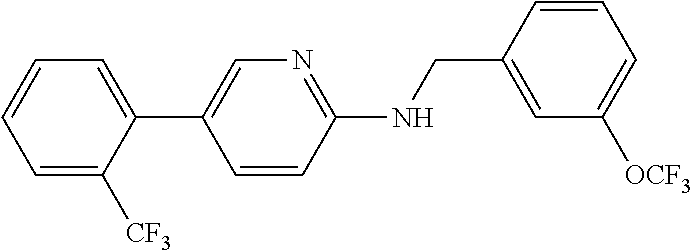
C1=C([CF3])C(C2=CN=C(NCC3=CC([OCF3])=CC=C3)C=C2)=CC=C1
